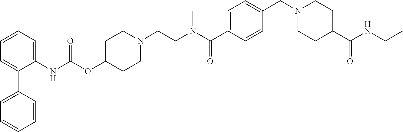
C1=CC=C(NC(OC2CCN(CCN(C(C3=CC=C(CN4CCC(C(=O)NCC)CC4)C=C3)=O)C)CC2)=O)C(C2=CC=CC=C2)=C1
